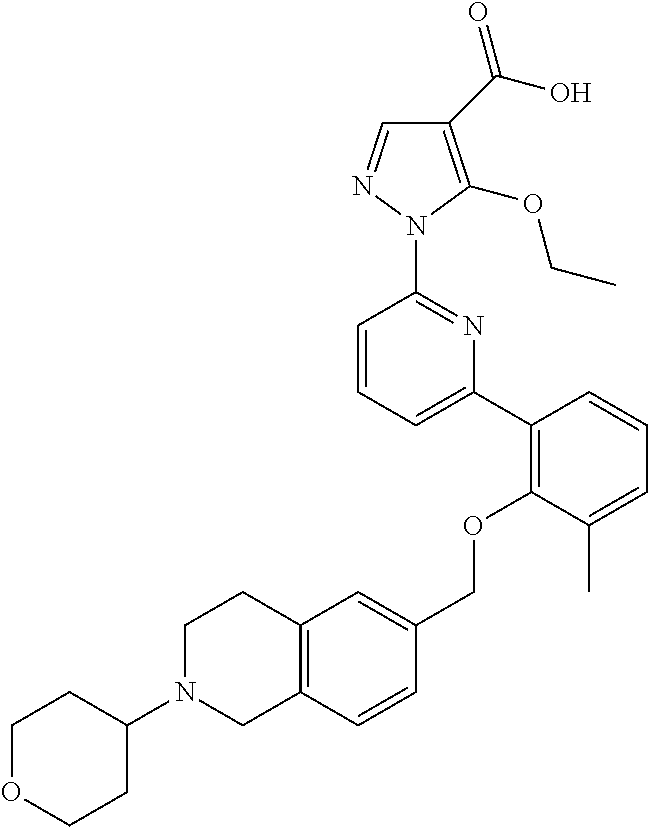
C1(C(O)=O)=C(OCC)N(C2=NC(C3=C(OCC4=CC5=C(C=C4)CN(C4CCOCC4)CC5)C(C)=CC=C3)=CC=C2)N=C1
